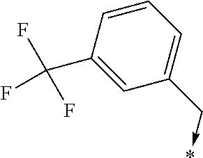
C1=CC=C(C->*)C=C1C(F)(F)F
